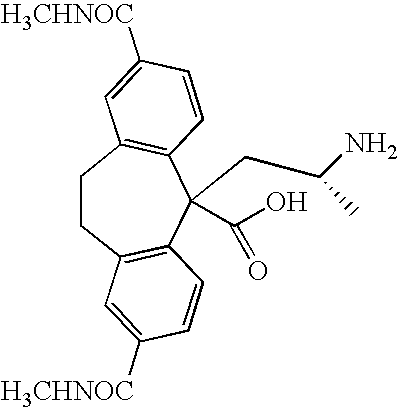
C1CC2=C(C(CC(N)C)(C(O)=O)C3=C1C=C([H3CHNOC])C=C3)C=CC([H3CHNOC])=C2
